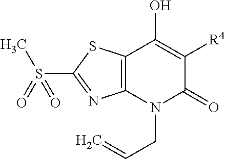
C12=C(N(CC=C)C(=O)C([R4])=C1O)N=C(S(C)(=O)=O)S2
